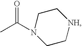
C1N(C(C)=O)CC[NH]C1
